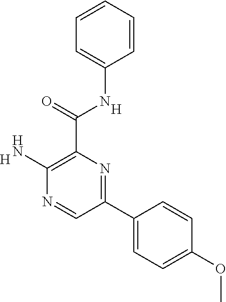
C1=C(NC(C2=C(N)N=CC(C3=CC=C(OC)C=C3)=N2)=O)C=CC=C1.[H].[H]
